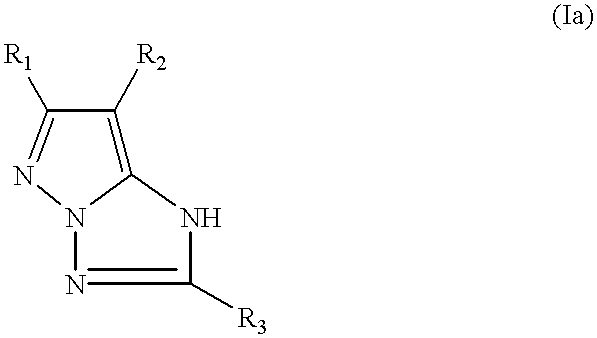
C12=C([R2])C([R1])=NN1N=C([R3])N2
